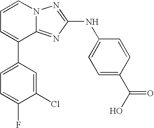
C1=CN2C(=NC(NC3=CC=C(C(O)=O)C=C3)=N2)C(C2=CC=C(F)C(Cl)=C2)=C1
